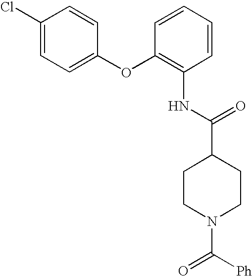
N(C1=C(OC2=CC=C(Cl)C=C2)C=CC=C1)C(C1CCN(C([Ph])=O)CC1)=O
